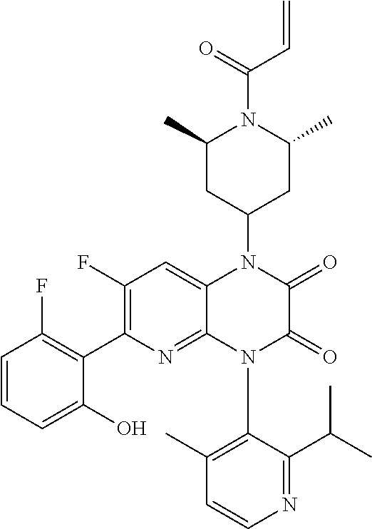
C1=CC=C(O)C(C2=C(F)C=C3C(=N2)N(C2=C(C)C=CN=C2C(C)C)C(=O)C(=O)N3C2CC(C)N(C(=O)C=C)C(C)C2)=C1F
